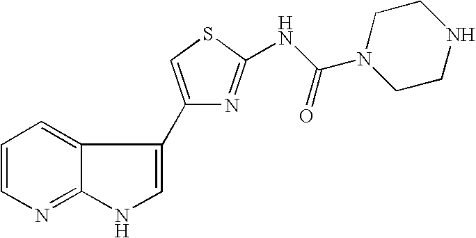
C12=NC=CC=C1C(C1=CSC(NC(N3CCNCC3)=O)=N1)=CN2
